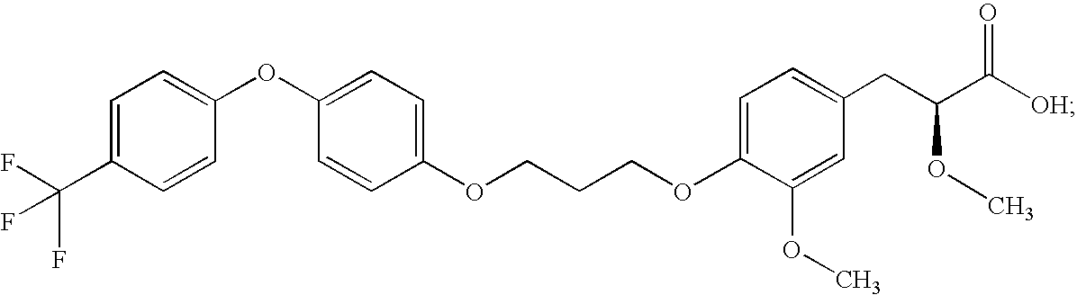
C(COC1=CC=C(CC(C([OH])=O)OC)C=C1OC)COC1=CC=C(OC2=CC=C(C(F)(F)F)C=C2)C=C1
